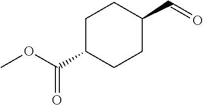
C1CC(C=O)CCC1C(OC)=O
